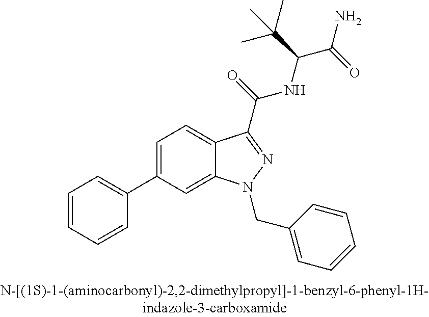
C1=C(C2=CC=CC=C2)C=C2C(=C1)C(C(NC(C(C)(C)C)C(=O)N)=O)=NN2CC1=CC=CC=C1
